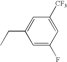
C1=C(F)C=C([CF3])C=C1CC
